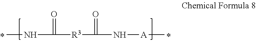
N(C(=O)[R3]C(=O)N[A]C)C
